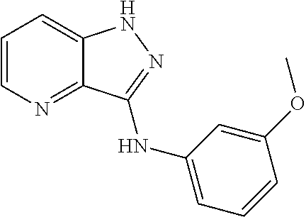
C1=CN=C2C(=C1)NN=C2NC1=CC=CC(OC)=C1
